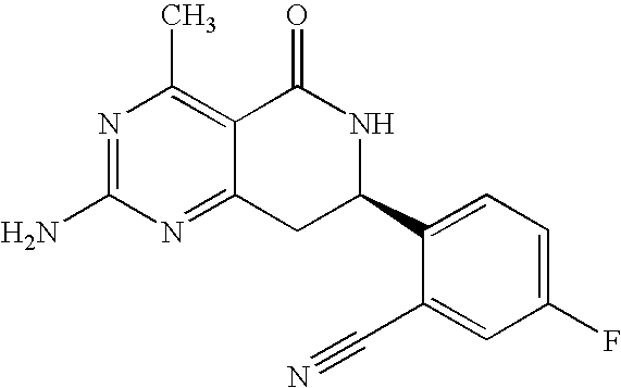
C12=NC(N)=NC(C)=C1C(=O)NC(C1=CC=C(F)C=C1C#N)C2
